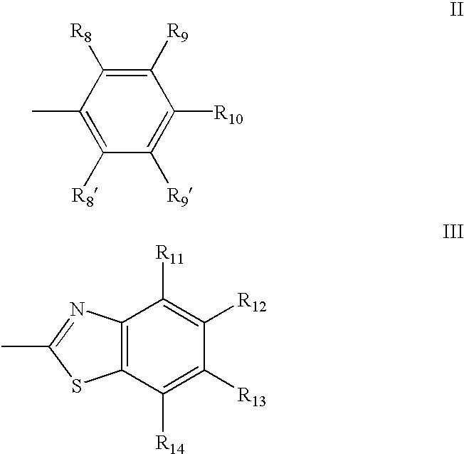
C1(C)=C([R8])C([R9])=C([R10])C([R9])=C1[R8].C12=C(C([R14])=C([R13])C([R12])=C1[R11])SC(C)=N2
